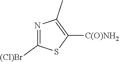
N1=C([(Cl)Br])SC([C(O)NH2])=C1C
